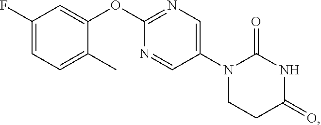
C1(F)=CC=C(C)C(OC2=NC=C(N3CCC(=O)NC3=O)C=N2)=C1
